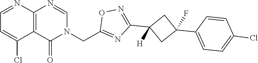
C12=C(C(=O)N(CC3=NC(C4([H])CC(C5=CC=C(Cl)C=C5)(F)C4)=NO3)C=N1)C(Cl)=CC=N2
